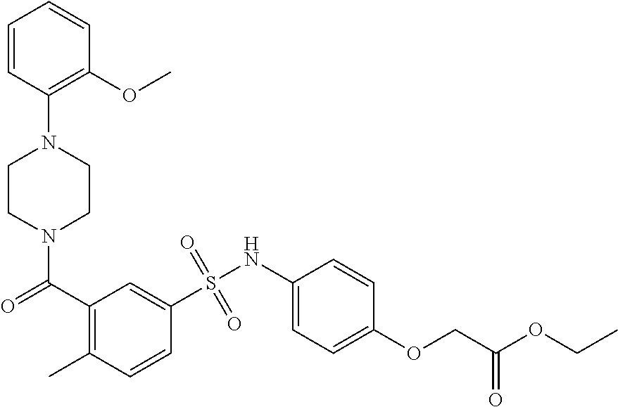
N1(C(C2=C(C)C=CC(S(NC3=CC=C(OCC(OCC)=O)C=C3)(=O)=O)=C2)=O)CCN(C2=C(OC)C=CC=C2)CC1
